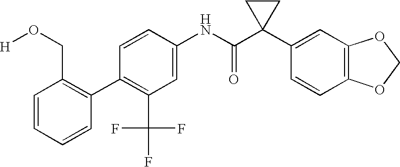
C1(NC(C2(C3=CC4=C(C=C3)OCO4)CC2)=O)=CC(C(F)(F)F)=C(C2=C(CO[H])C=CC=C2)C=C1
